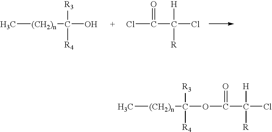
C[(CH2)n]C(O)([R3])[R4].ClC(=O)C([H])([R])Cl.C[(CH2)n]C(OC(=O)C([H])([R])Cl)([R3])[R4]
